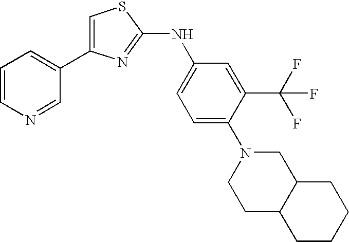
C1=C(C2=CC=CN=C2)N=C(NC2=CC=C(N3CC4C(CC3)CCCC4)C(C(F)(F)F)=C2)S1
